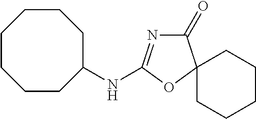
C1(=O)N=C(NC2CCCCCCC2)OC12CCCCC2
